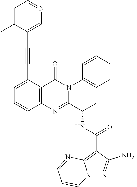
C1=C(C#CC2=CN=CC=C2C)C2=C(C=C1)N=C(C(C)NC(=O)C1=C3N(N=C1N)C=CC=N3)N(C1=CC=CC=C1)C2=O
